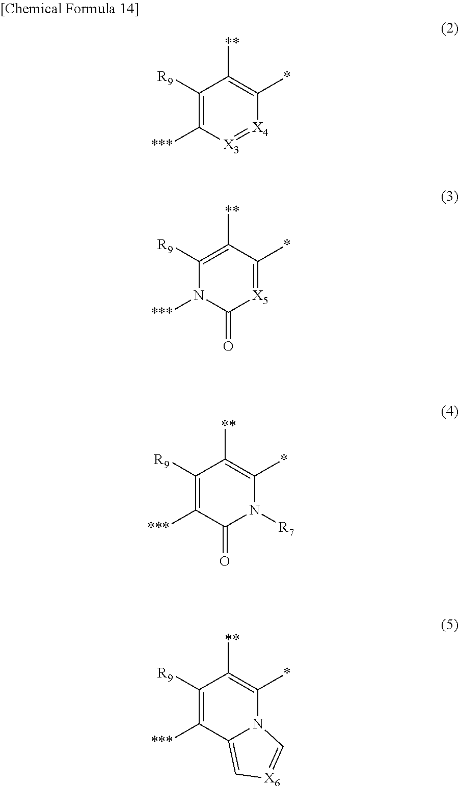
C1([R9])=C([***])[X3]=[X4]C(*)=C1[**].C1([R9])=C([**])C(*)=[X5]C(=O)N1[***].C1([R9])=C([***])C(=O)N([R7])C(*)=C1[**].C1([R9])=C([***])C2=C[X6]=CN2C(*)=C1[**]
